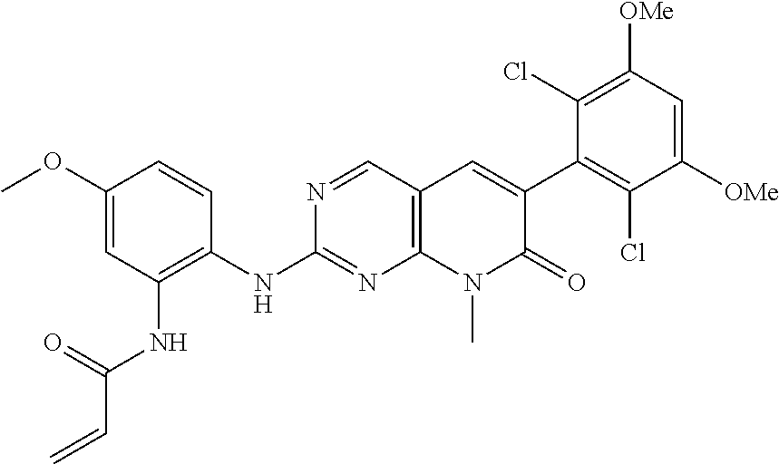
N1=CC2=C(N=C1NC1=C(NC(C=C)=O)C=C(OC)C=C1)N(C)C(=O)C(C1=C(Cl)C([OMe])=CC([OMe])=C1Cl)=C2
